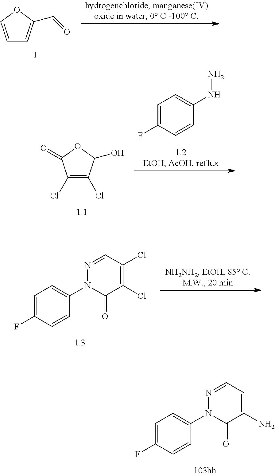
C1=COC(C=O)=C1.C1(Cl)=C(Cl)C(O)OC1=O.C1=C(F)C=CC(NN)=C1.C1=C(F)C=CC(N2C(=O)C(Cl)=C(Cl)C=N2)=C1.C1=C(F)C=CC(N2C(=O)C(N)=CC=N2)=C1
